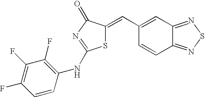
C1(F)=C(F)C=CC(NC2=NC(=O)C(=CC3=CC4=NSN=C4C=C3)S2)=C1F
